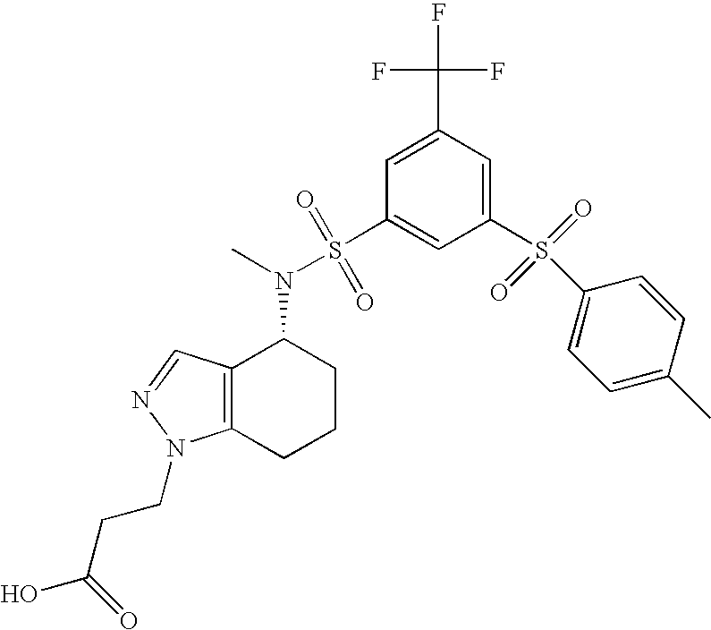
C1=C(C(F)(F)F)C=C(S(C2=CC=C(C)C=C2)(=O)=O)C=C1S(=O)(=O)N(C)C1C2=C(CCC1)N(CCC(O)=O)N=C2
